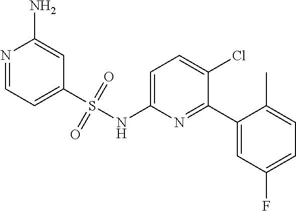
C1=C(NS(C2=CC=NC(N)=C2)(=O)=O)N=C(C2=CC(F)=CC=C2C)C(Cl)=C1
